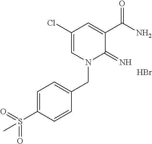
C1(Cl)=CN(CC2=CC=C(S(=O)(=O)C)C=C2)C(=N)C(C(N)=O)=C1.Br
